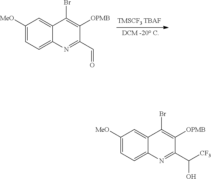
C1([MeO])=CC=C2C(=C1)C(Br)=C([OPMB])C(C=O)=N2.C1([MeO])=CC=C2C(=C1)C(Br)=C([OPMB])C(C(O)[CF3])=N2
